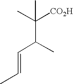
CC=CC(C([CO2H])(C)C)C
